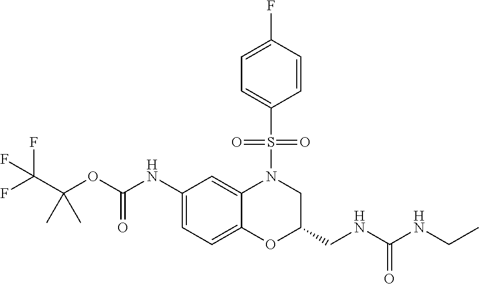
C1(NC(OC(C(F)(F)F)(C)C)=O)=CC=C2C(=C1)N(S(C1=CC=C(F)C=C1)(=O)=O)CC(CNC(NCC)=O)O2
